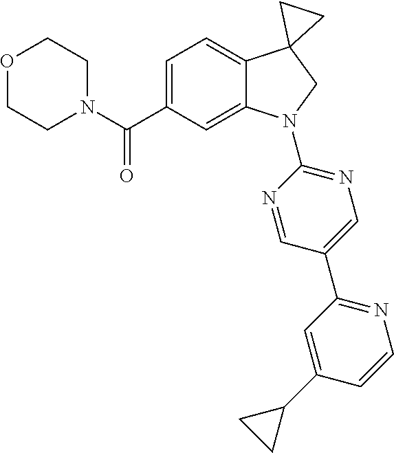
C(C1=CC=C2C(=C1)N(C1=NC=C(C3=NC=CC(C4CC4)=C3)C=N1)CC21CC1)(=O)N1CCOCC1
